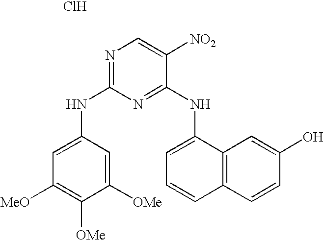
N(C1=NC=C([NO2])C(NC2=CC=CC3=C2C=C(O)C=C3)=N1)C1=CC([MeO])=C([OMe])C([OMe])=C1.Cl
